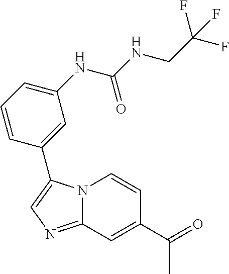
N12C(=NC=C1C1=CC(NC(NCC(F)(F)F)=O)=CC=C1)C=C(C(C)=O)C=C2
